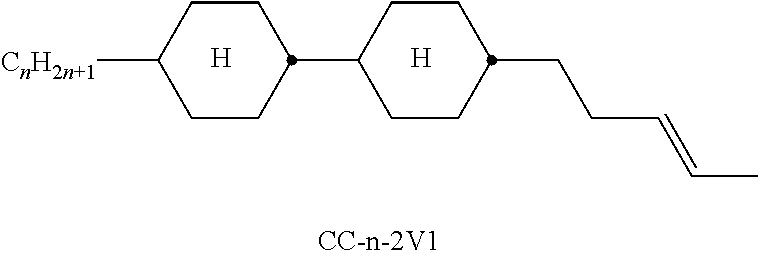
C1CC(C2CCC(CCC=CC)CC2)CCC1[CnH2n+1].[H].[H]
